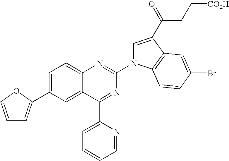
C1=C(C2=CC=CO2)C=C2C(=C1)N=C(N1C=C(C(=O)CC[CO2H])C3=C1C=CC(Br)=C3)N=C2C1=CC=CC=N1
